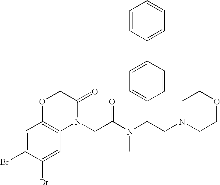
C1=C(Br)C(Br)=CC2=C1OCC(=O)N2CC(N(C(CN1CCOCC1)C1=CC=C(C2=CC=CC=C2)C=C1)C)=O
